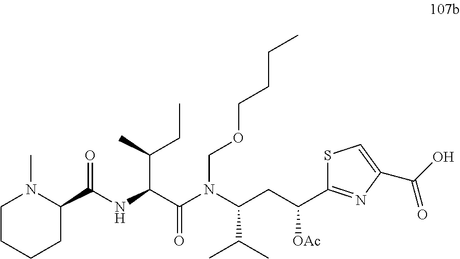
C(C(CC)C)(NC(C1CCCCN1C)=O)C(N(C(CC([OAc])C1=NC(C(O)=O)=CS1)C(C)C)COCCCC)=O
